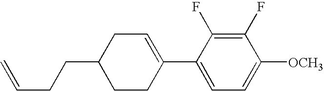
C1(F)=C(F)C(C2=CCC(CCC=C)CC2)=CC=C1[OCH3]
